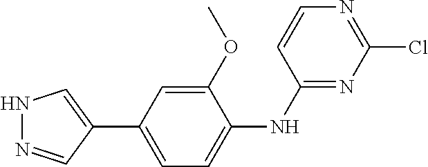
C1=CN=C(Cl)N=C1NC1=CC=C(C2=CNN=C2)C=C1OC
